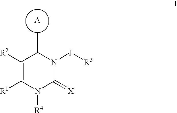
C1([R2])=C([R1])N([R4])C(=[X])N([J][R3])C1C
